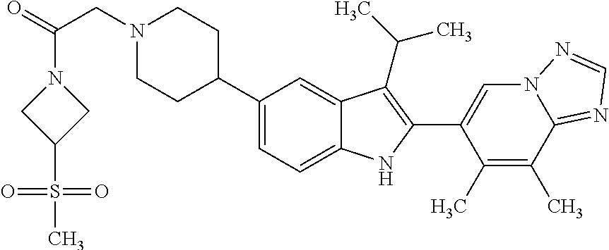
N1(CC(=O)N2CC(S(C)(=O)=O)C2)CCC(C2=CC=C3C(=C2)C(C(C)C)=C(C2=CN4C(=NC=N4)C(C)=C2C)N3)CC1
